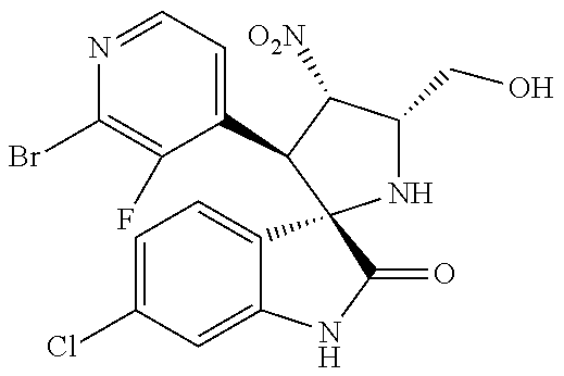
N1=CC=C(C2C([O2N])C(CO)NC23C2=CC=C(Cl)C=C2NC3=O)C(F)=C1Br
